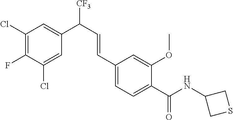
N(C(C1=CC=C(C=CC([CF3])C2=CC(Cl)=C(F)C(Cl)=C2)C=C1OC)=O)C1CSC1
